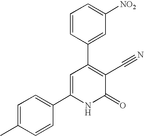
C1=CC(C2=C(C#N)C(=O)NC(C3=CC=C(C)C=C3)=C2)=CC([NO2])=C1
